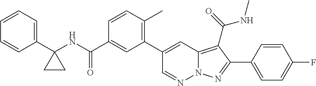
C1=CC(C)=C(C2=CC3=C(C(=O)NC)C(C4=CC=C(F)C=C4)=NN3N=C2)C=C1C(NC1(C2=CC=CC=C2)CC1)=O
